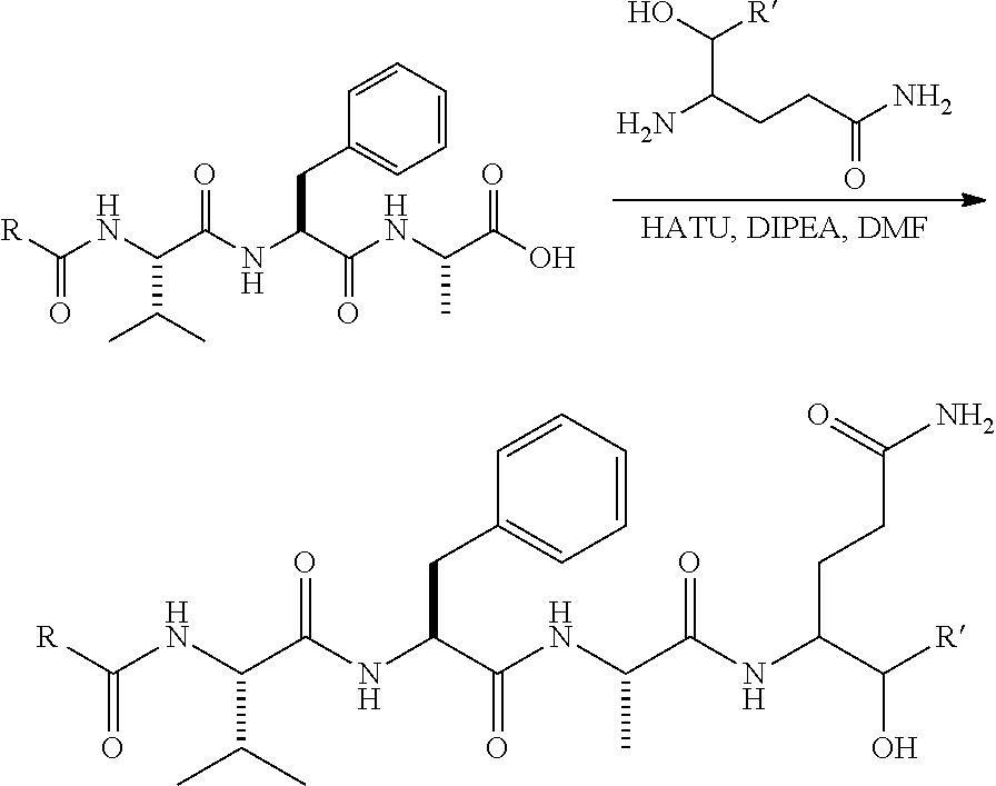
N(C(C(NC(C(=O)NC(C([R])O)CCC(N)=O)C)=O)CC1=CC=CC=C1)C(=O)C(NC(=O)[R])C(C)C.N(C(C(NC(C(=O)O)C)=O)CC1=CC=CC=C1)C(=O)C(NC(=O)[R])C(C)C.OC([R])C(CCC(N)=O)N
